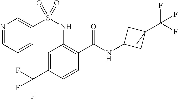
C1=C(C(F)(F)F)C=CC(C(=O)NC23CC(C(F)(F)F)(C2)C3)=C1NS(C1=CN=CC=C1)(=O)=O
